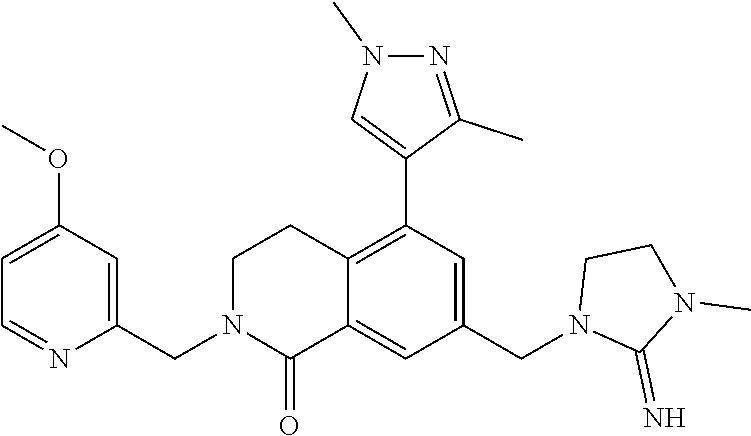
C1(OC)=CC=NC(CN2C(=O)C3=CC(CN4C(=N)N(C)CC4)=CC(C4=CN(C)N=C4C)=C3CC2)=C1
